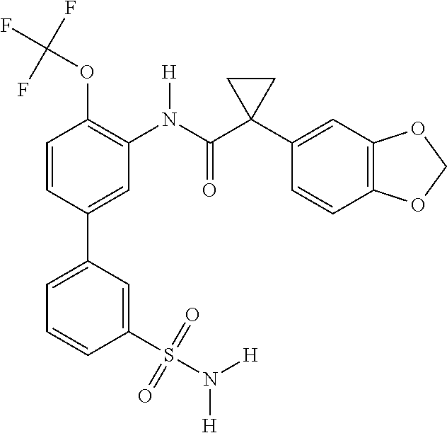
C1=CC(OC(F)(F)F)=C(N(C(C2(C3=CC4=C(C=C3)OCO4)CC2)=O)[H])C=C1C1=CC=CC(S(N([H])[H])(=O)=O)=C1
